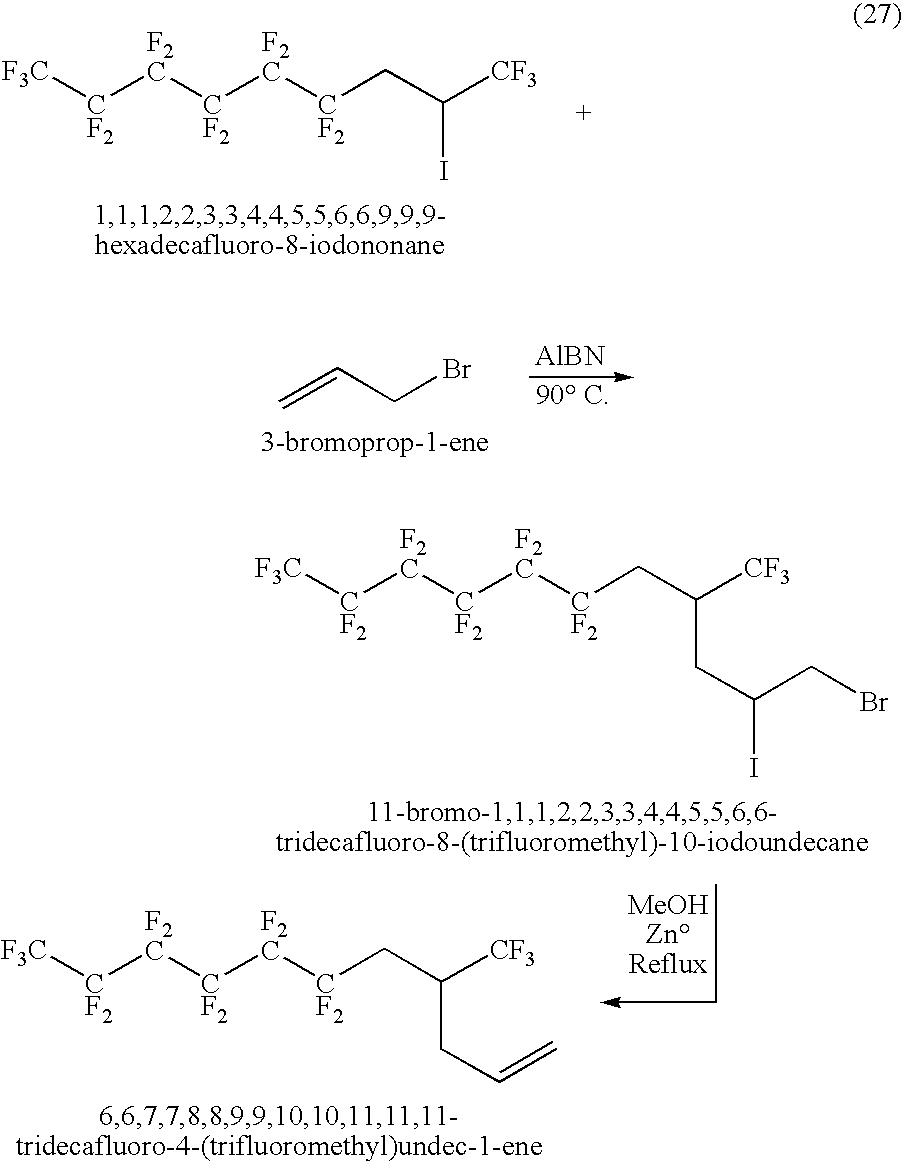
[CF2]([F2C][CF2]CC([CF3])CC(I)CBr)[F2C][CF2][F3C].[CF2]([F2C][CF2]CC([CF3])I)[F2C][CF2][F3C].[AlBN].C=CCBr.[CF2]([F2C][CF2]CC([CF3])CC=C)[F2C][CF2][F3C]
